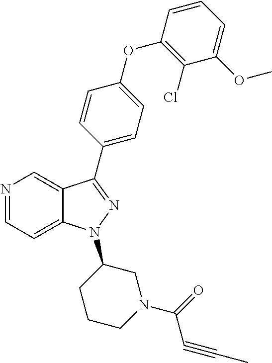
N1=CC=C2C(=C1)C(C1=CC=C(OC3=C(Cl)C(OC)=CC=C3)C=C1)=NN2C1CCCN(C(=O)C#CC)C1
